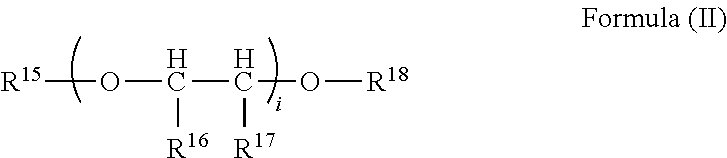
[R15]OC([R16])C(O[R18])[R17]
